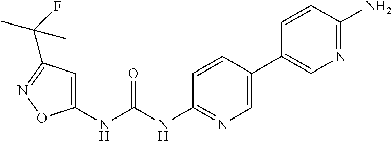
C1(NC(NC2=NC=C(C3=CN=C(N)C=C3)C=C2)=O)=CC(C(C)(F)C)=NO1
